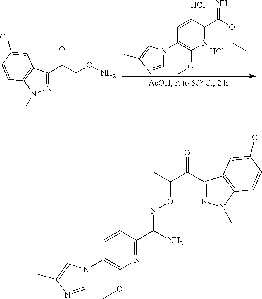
C1(C(C(ON)C)=O)=NN(C)C2=C1C=C(Cl)C=C2.C1(N2C=NC(C)=C2)=C(OC)N=C(C(=N)OCC)C=C1.Cl.Cl.C1(N2C=NC(C)=C2)=C(OC)N=C(C(=NOC(C)C(=O)C2=NN(C)C3=C2C=C(Cl)C=C3)N)C=C1
